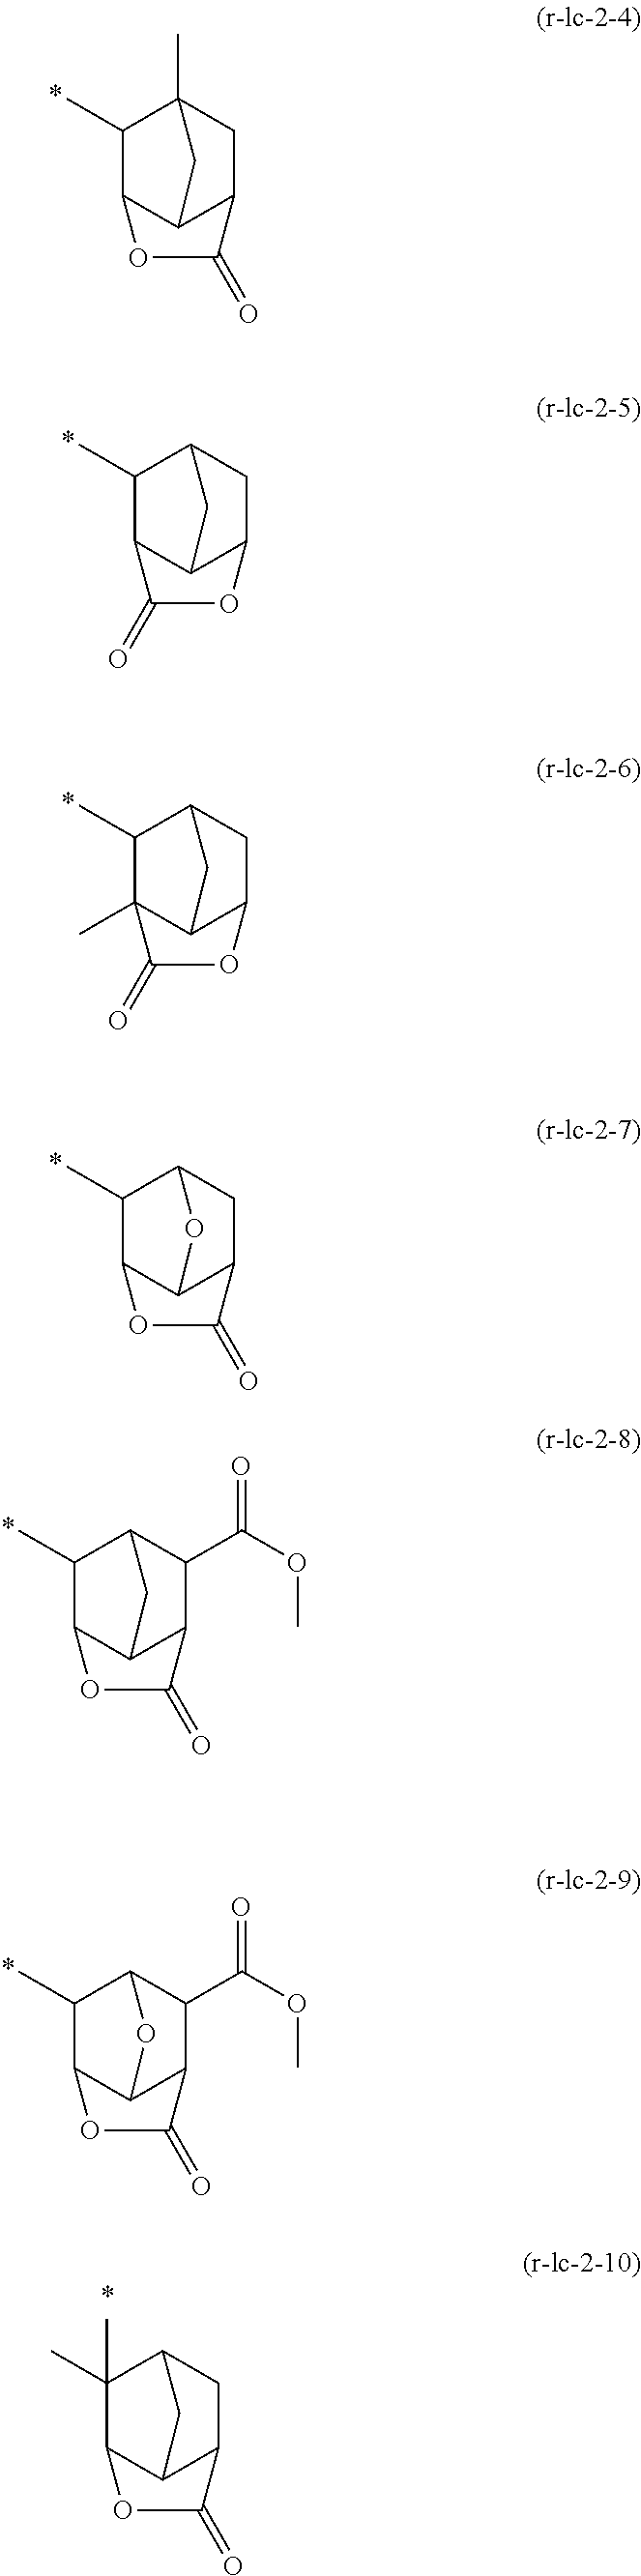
C12C(C)(C)C3C(C(C1)C(=O)O3)C2.C12(C)C(C)C3C(C(C1)C(=O)O3)C2.C12C(C)C3(C)C(C(C1)OC3=O)C2.C12C(C)C3C(C(C1)OC3=O)C2.C12C(C)C3C(C(C1)C(=O)O3)O2.C12C(C)C3C(C(C1C(OC)=O)C(=O)O3)C2.C12C(C)C3C(C(C1C(OC)=O)C(=O)O3)O2
